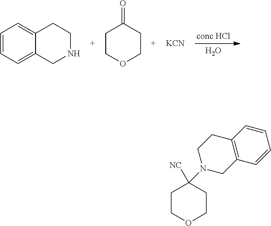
O.C1=CC=C2C(=C1)CCNC2.C1COCCC1=O.[KCN].C1COCCC1([NC])N1CCC2=C(C=CC=C2)C1
